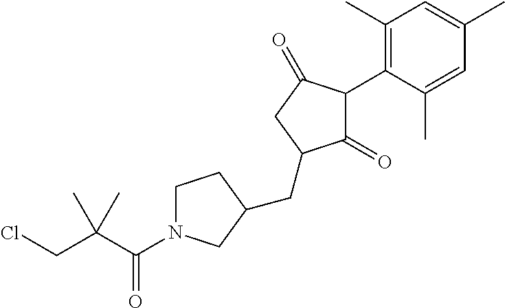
C1(=O)C(C2=C(C)C=C(C)C=C2C)C(=O)CC1CC1CN(C(=O)C(C)(CCl)C)CC1
